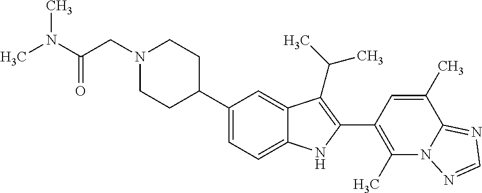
N1(CC(N(C)C)=O)CCC(C2=CC=C3C(=C2)C(C(C)C)=C(C2=C(C)N4C(=NC=N4)C(C)=C2)N3)CC1
